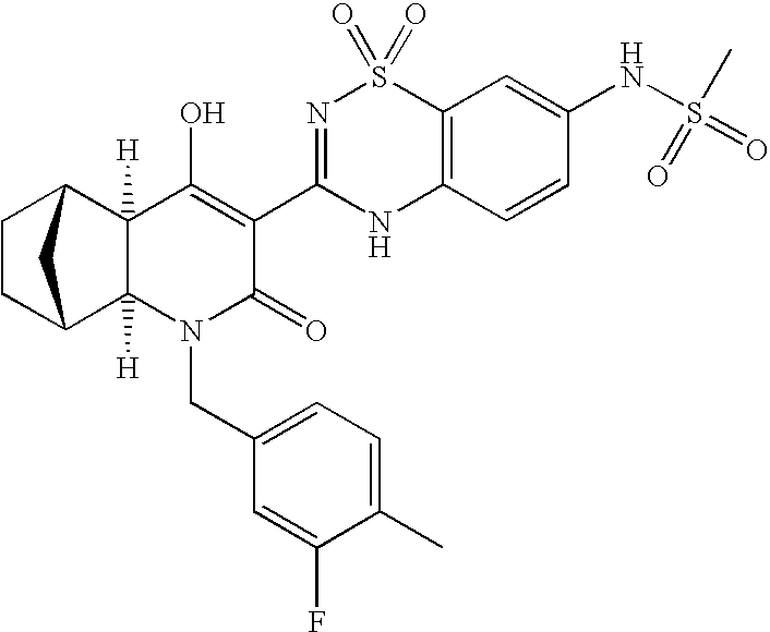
C12([H])C3CCC(C1([H])N(CC1=CC=C(C)C(F)=C1)C(=O)C(C1=NS(=O)(=O)C4=C(N1)C=CC(NS(=O)(C)=O)=C4)=C2O)C3
